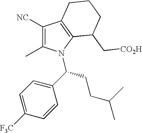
C1([NC])=C(C)N(C(CCC(C)C)C2=CC=C([F3C])C=C2)C2=C1CCCC2C[CO2H]
